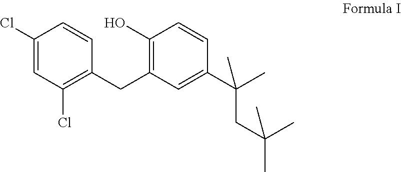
C1(Cl)=CC(Cl)=C(CC2=C(O)C=CC(C(C)(CC(C)(C)C)C)=C2)C=C1
